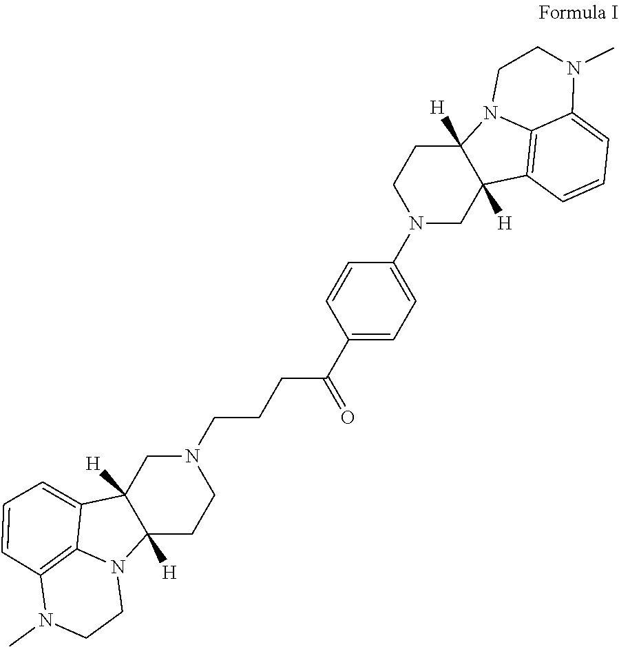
N12C3=C(N(C)CC1)C=CC=C3C1([H])C2([H])CCN(CCCC(=O)C2=CC=C(N3CC4([H])C([H])(CC3)N3C5=C4C=CC=C5N(C)CC3)C=C2)C1
